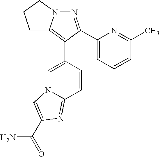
N1=C(C2=CC=CC(C)=N2)C(C2=CN3C(=NC(C(N)=O)=C3)C=C2)=C2N1CCC2
